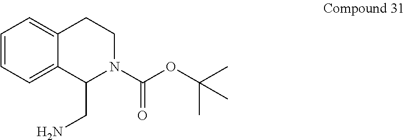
C1=CC=C2C(=C1)CCN(C(OC(C)(C)C)=O)C2CN
